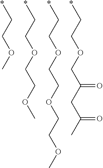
*CCOC.*CCOCCOC.*CCOCCOCCOC.*CCOCC(CC(C)=O)=O
